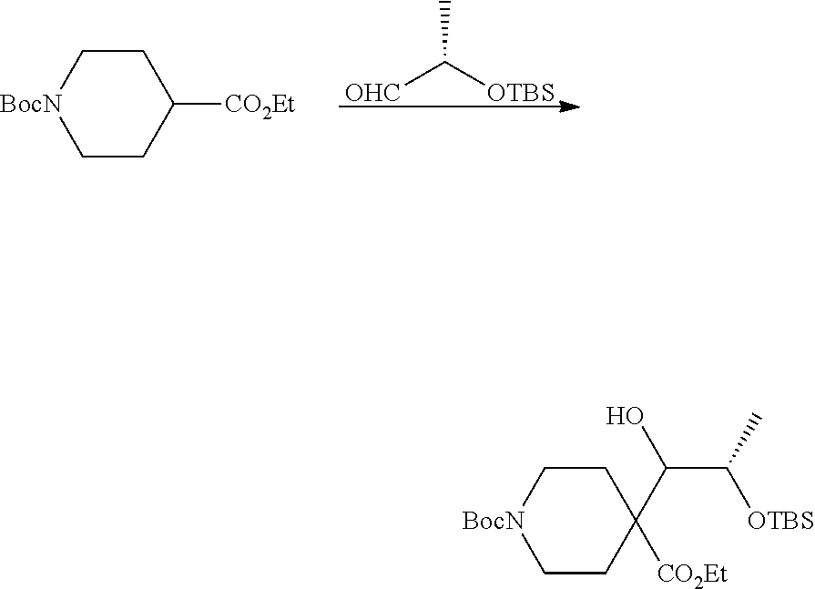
[OHC]C([OTBS])C.C1C[BocN]CCC1[CO2Et].C1C[BocN]CCC1([CO2Et])C(C([OTBS])C)O
